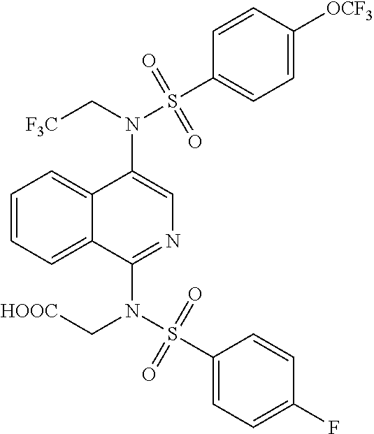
N(C1=CN=C(N(S(C2=CC=C(F)C=C2)(=O)=O)C[HOOC])C2=CC=CC=C12)(C[F3C])S(C1=CC=C([OCF3])C=C1)(=O)=O
